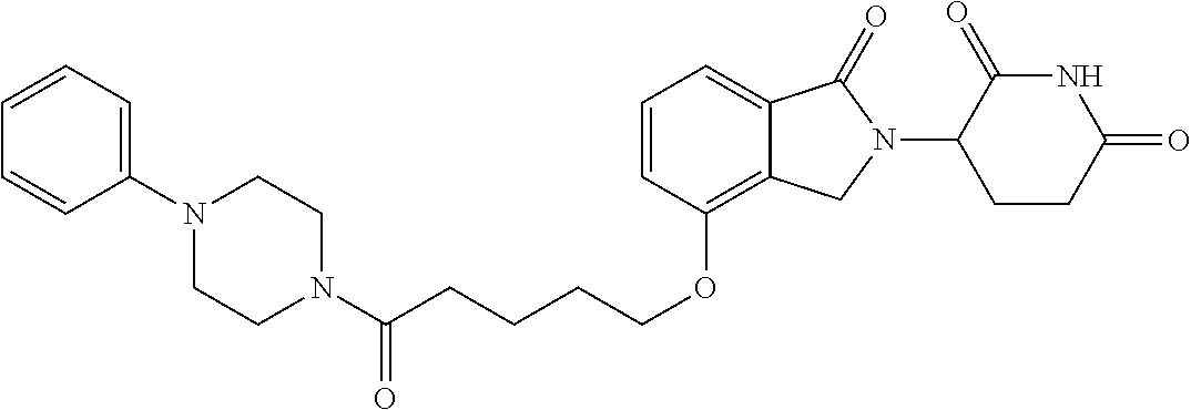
N1(C(CCCCOC2=C3C(=CC=C2)C(=O)N(C2C(=O)NC(=O)CC2)C3)=O)CCN(C2=CC=CC=C2)CC1
